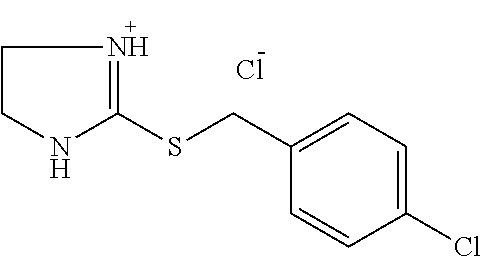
C1CN=C(SCC2=CC=C(Cl)C=C2)N1.Cl
